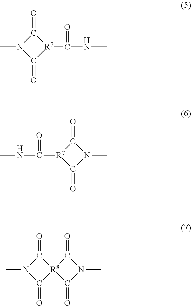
N1(C)C(=O)[R7](C(=O)NC)C1=O.N1(C)C(=O)[R7](C(=O)NC)C1=O.C1(=O)N(C)C(=O)[R8]12C(=O)N(C)C2=O
